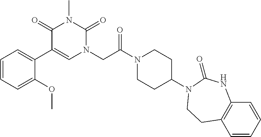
C1=CC=C(OC)C(C2=CN(CC(N3CCC(N4C(=O)NC5=C(C=CC=C5)CC4)CC3)=O)C(=O)N(C)C2=O)=C1
